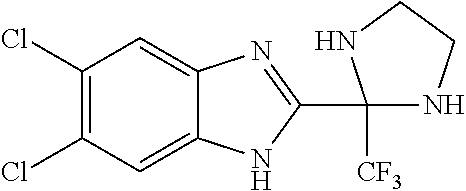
C1(Cl)=C(Cl)C=C2C(=C1)N=C(C1([CF3])NCCN1)N2
